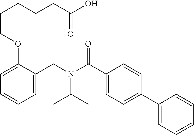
C1=C(CN(C(C2=CC=C(C3=CC=CC=C3)C=C2)=O)C(C)C)C(OCCCCCC(O)=O)=CC=C1
